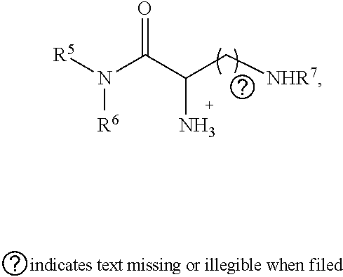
[R6]N([R5])C(C(C[NHR7])N)=O
